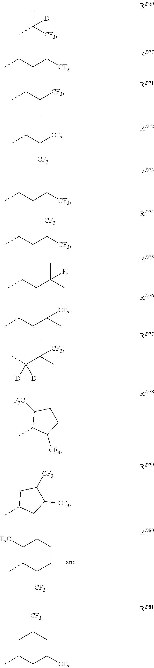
C1(C)CC([CF3])CC([CF3])C1.C1(C)C([CF3])CCCC1[F3C].C([CF3])(C)(C)[D].C([CF3])CCC.[CF3]C(CC)C.[CF3]C(CC)[CF3].C([CF3])(CCC)C.C([CF3])(CCC)[CF3].C(C)(CCC)(C)F.C(C)(CCC)(C)[CF3].C(C)(C(C)([D])[D])(C)[CF3].C1(C)C([CF3])CCC1[F3C].C1(C)CC([CF3])C([CF3])C1
